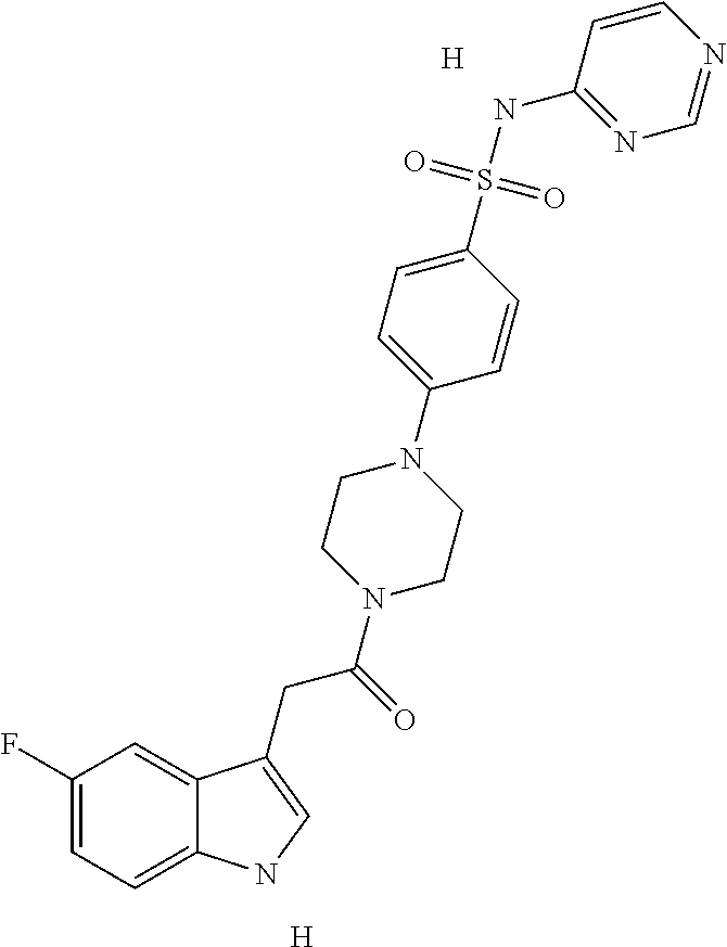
C1(F)=CC=C2C(=C1)C(CC(=O)N1CCN(C3=CC=C(S(NC4=NC=NC=C4)(=O)=O)C=C3)CC1)=CN2.[H].[H]
